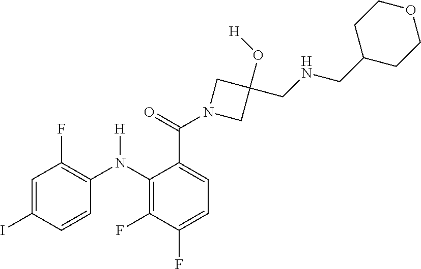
C1=C(I)C=CC(N(C2=C(F)C(F)=CC=C2C(=O)N2CC(O[H])(CNCC3CCOCC3)C2)[H])=C1F
